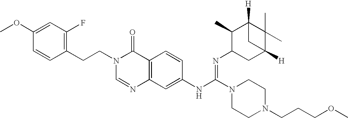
C1(CCN2C=NC3=C(C2=O)C=CC(NC(N2CCN(CCCOC)CC2)=NC2CC4([H])C(C)(C)C([H])(C2C)C4)=C3)=C(F)C=C(OC)C=C1
